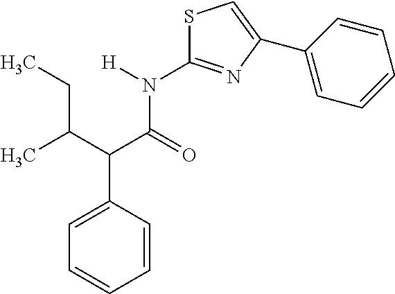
C1=C(C(C(CC)C)C(=O)N([H])C2=NC(C3=CC=CC=C3)=CS2)C=CC=C1
